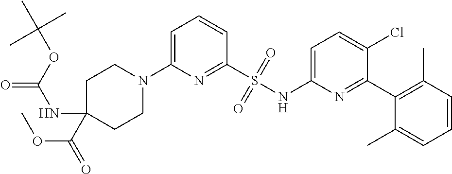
C1=C(N2CCC(NC(=O)OC(C)(C)C)(C(=O)OC)CC2)N=C(S(NC2=CC=C(Cl)C(C3=C(C)C=CC=C3C)=N2)(=O)=O)C=C1
